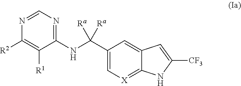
N1=CN=C(NC(C2=C[X]=C3C(=C2)C=C([CF3])N3)([Ra])[Ra])C([R1])=C1[R2]
